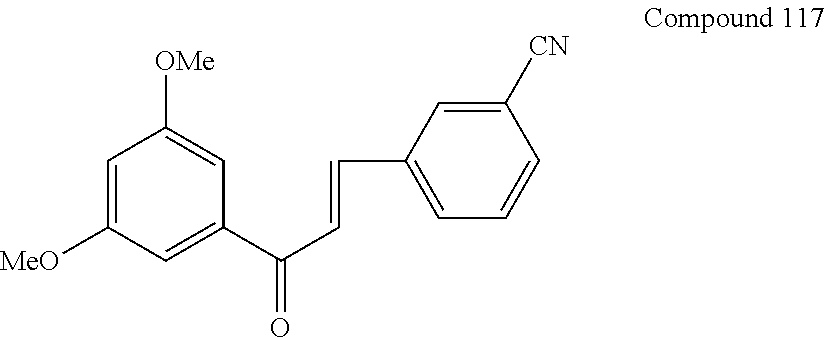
C1=C([MeO])C=C(C(C=CC2=CC=CC([CN])=C2)=O)C=C1[OMe]
